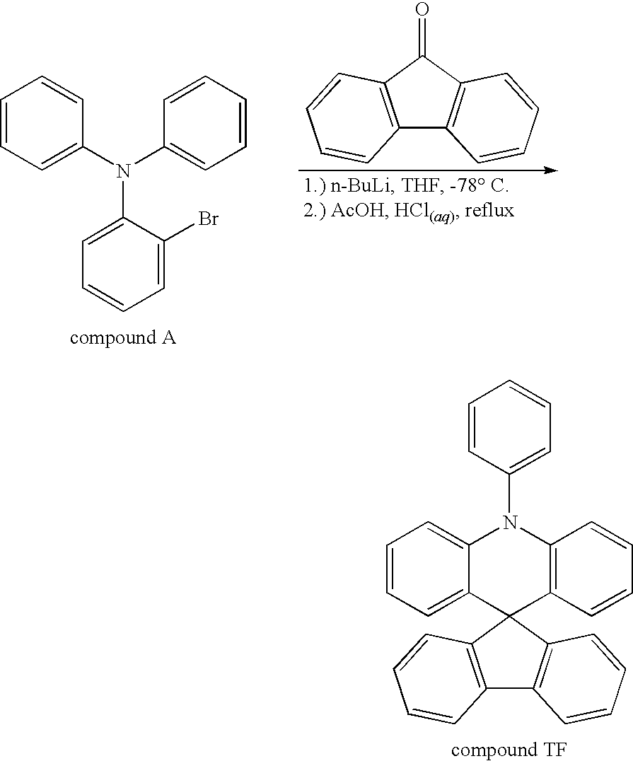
C1=CC(N2C3=CC=CC=C3C3(C4=C2C=CC=C4)C2=C(C4=C3C=CC=C4)C=CC=C2)=CC=C1.C1=CC=C(N(C2=CC=CC=C2)C2=CC=CC=C2Br)C=C1.C12=C(C(=O)C3=C1C=CC=C3)C=CC=C2
